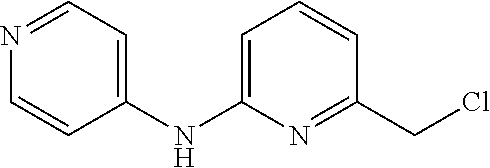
C1(NC2=CC=CC(CCl)=N2)=CC=NC=C1
